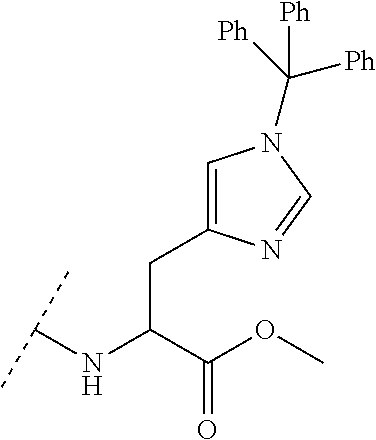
C(C(C(OC)=O)NC(C)C)C1=CN(C([Ph])([Ph])[Ph])C=N1
